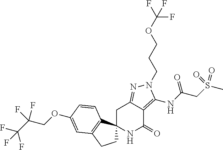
C1C2=NN(CCCOC(F)(F)F)C(NC(CS(C)(=O)=O)=O)=C2C(=O)NC12CCC1=C2C=CC(OCC(C(F)(F)F)(F)F)=C1
